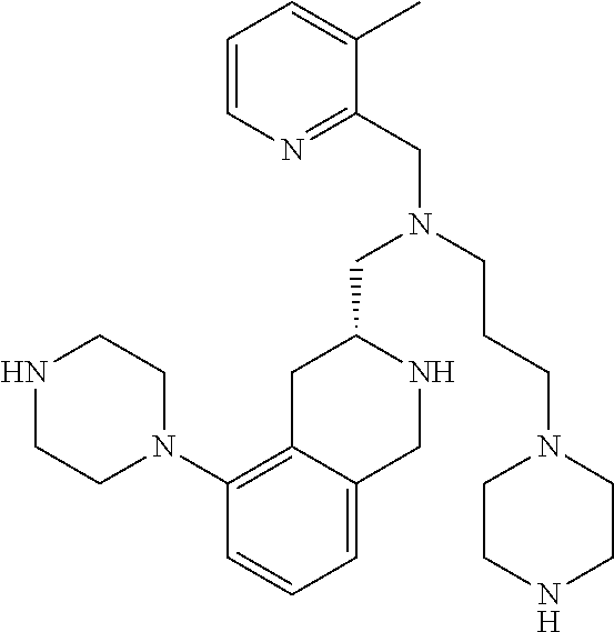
C1=CN=C(CN(CCCN2CCNCC2)CC2CC3=C(N4CCNCC4)C=CC=C3CN2)C(C)=C1
